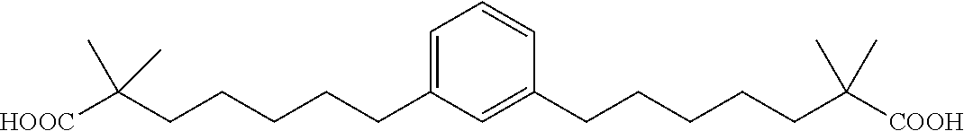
C1=C(CCCCCC([HOOC])(C)C)C=C(CCCCCC([COOH])(C)C)C=C1
